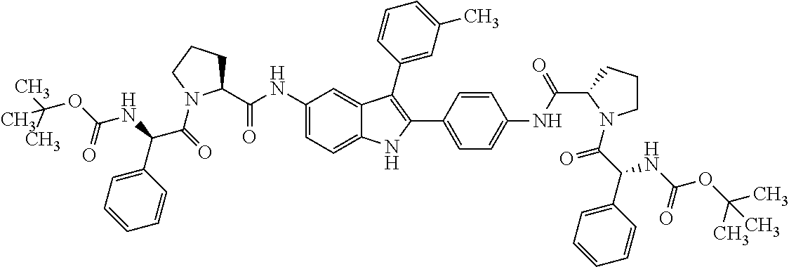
C1(NC(C2CCCN2C(=O)C(NC(=O)OC(C)(C)C)C2=CC=CC=C2)=O)=CC=C2C(=C1)C(C1=CC(C)=CC=C1)=C(C1=CC=C(NC(C3N(C(C(C4=CC=CC=C4)NC(=O)OC(C)(C)C)=O)CCC3)=O)C=C1)N2
